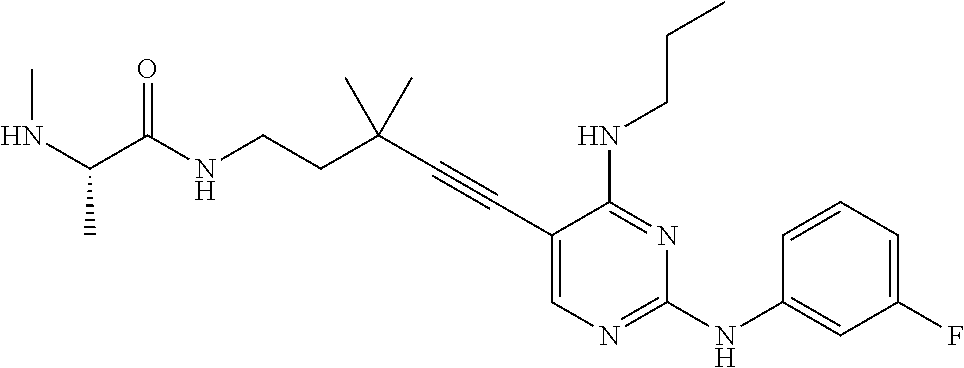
C1(C#CC(CCNC(=O)C(NC)C)(C)C)=CN=C(NC2=CC(F)=CC=C2)N=C1NCCC
